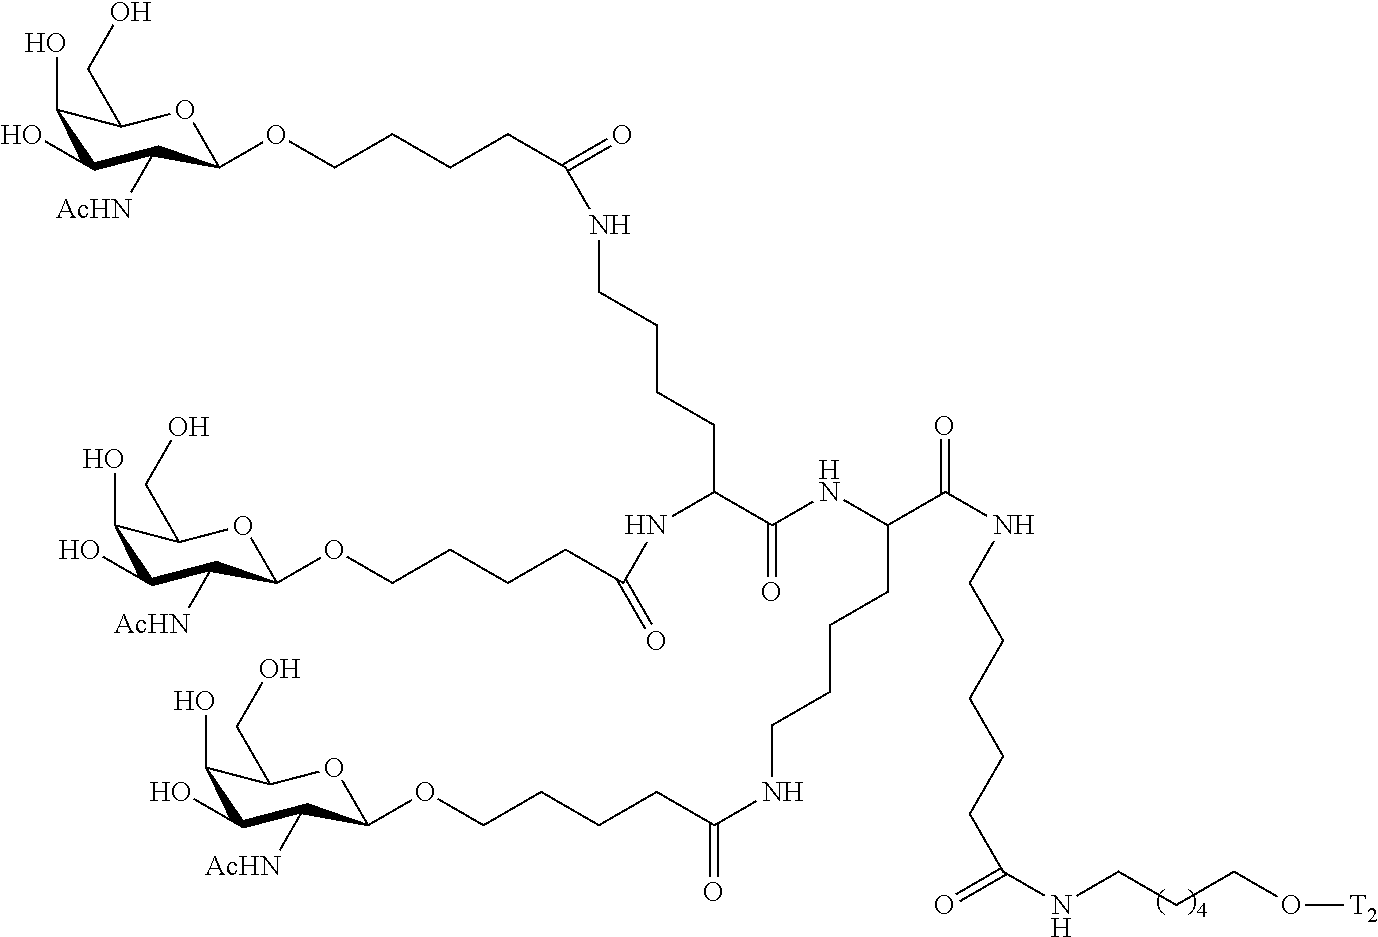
[T2]OCCCNC(=O)CCCCCNC(C(NC(C(NC(=O)CCCCOC1C([AcHN])C(O)C(O)C(CO)O1)CCCCNC(=O)CCCCOC1C([AcHN])C(O)C(O)C(CO)O1)=O)CCCCNC(=O)CCCCOC1C([AcHN])C(O)C(O)C(CO)O1)=O
